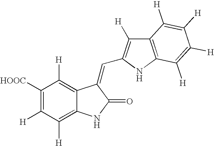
C1([HOOC])=C([H])C([H])=C2C(=C1[H])C(=CC1=C([H])C3=C(N1)C([H])=C([H])C([H])=C3[H])C(=O)N2
